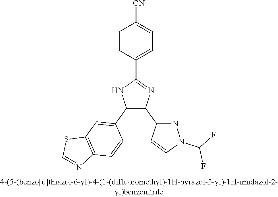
C1(C2=NC(C3=NN(C(F)F)C=C3)=C(C3=CC4=C(C=C3)N=CS4)N2)=CC=C([CN])C=C1
